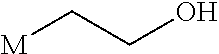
[M]CCO
